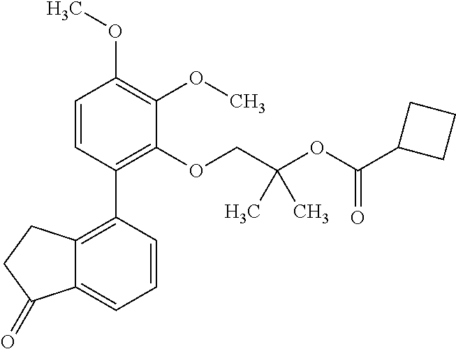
C1=CC(C2=C3C(=CC=C2)C(=O)CC3)=C(OCC(OC(C2CCC2)=O)(C)C)C(OC)=C1OC
